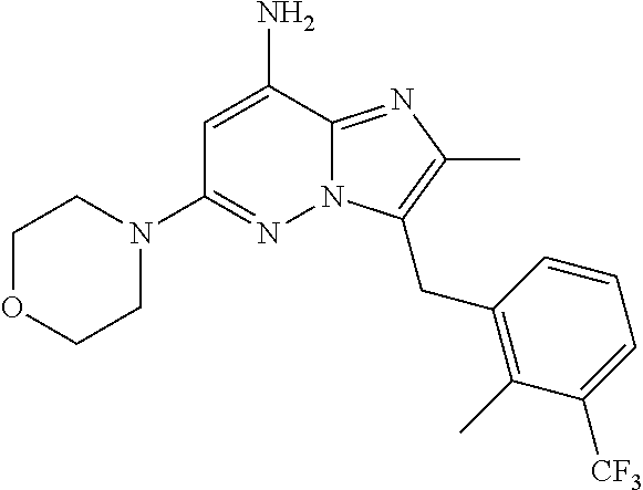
C1OCCN(C2=NN3C(=NC(C)=C3CC3=C(C)C([CF3])=CC=C3)C(N)=C2)C1
